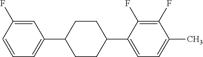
C1=C(F)C=CC=C1C1CCC(C2=CC=C(C)C(F)=C2F)CC1
